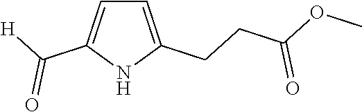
C1=C(CCC(OC)=O)NC(C([H])=O)=C1
